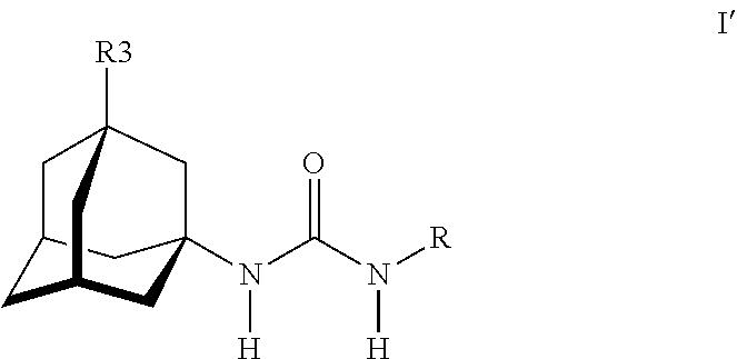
C1C2(N(C(N([R])[H])=O)[H])CC3CC1CC([R3])(C3)C2
